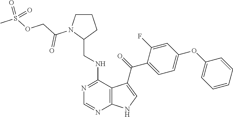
C1=CC=CC(OC2=CC=C(C(=O)C3=CNC4=C3C(NCC3CCCN3C(COS(C)(=O)=O)=O)=NC=N4)C(F)=C2)=C1
